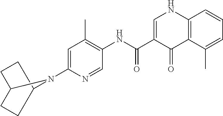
C1=C(N2C3CCC2CC3)N=CC(NC(C2=CNC3=C(C2=O)C(C)=CC=C3)=O)=C1C
